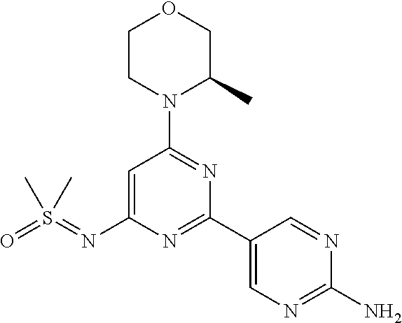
C1=C(N=S(=O)(C)C)N=C(C2=CN=C(N)N=C2)N=C1N1C(C)COCC1
